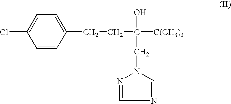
C1=C(Cl)C=CC(CCC([C(CH3)3])(O)CN2N=CN=C2)=C1
